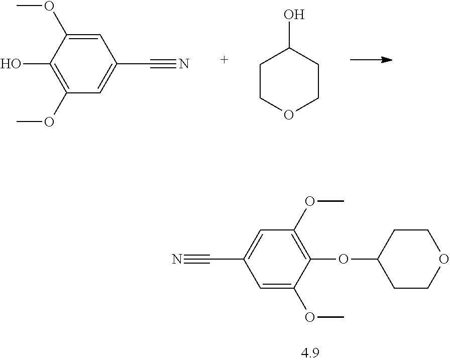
C1=C(OC)C(O)=C(OC)C=C1C#N.C1COCCC1O.C1=C(OC)C(OC2CCOCC2)=C(OC)C=C1C#N
